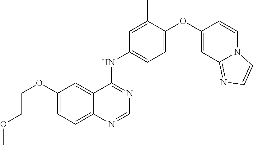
C1(OCCOC)=CC=C2C(=C1)C(NC1=CC=C(OC3=CC4=NC=CN4C=C3)C(C)=C1)=NC=N2
